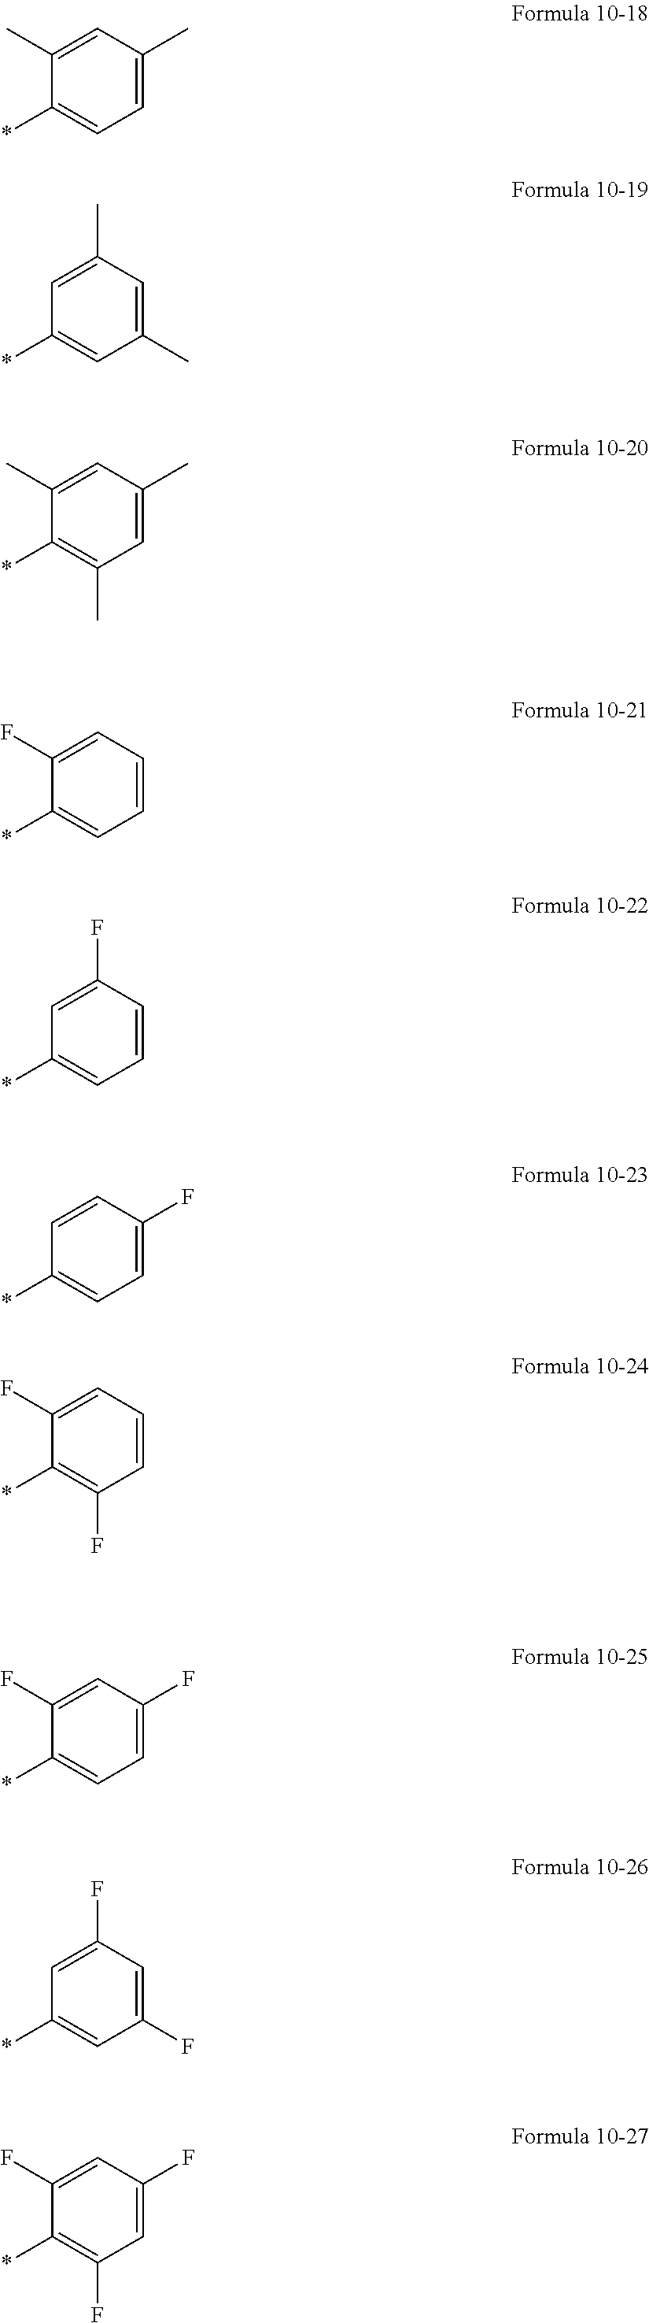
C1(C)=CC(C)=CC=C1*.C1=C(C)C=C(C)C=C1*.C1(C)=CC(C)=CC(C)=C1*.C1(F)=CC=CC=C1*.C1=C(F)C=CC=C1*.C1=CC(F)=CC=C1*.C1(F)=CC(F)=CC=C1*.C1=C(F)C=C(F)C=C1*.C1(F)=CC(F)=CC(F)=C1*.C1(F)=CC=CC(F)=C1*
